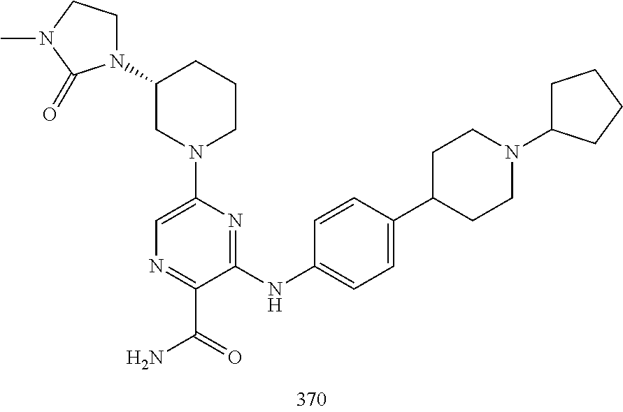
C1=C(N2CCCC(N3CCN(C)C3=O)C2)N=C(NC2=CC=C(C3CCN(C4CCCC4)CC3)C=C2)C(C(=O)N)=N1
